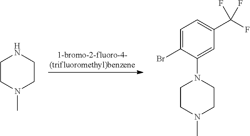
C1CN(C)CCN1.C1CN(C)CCN1C1=CC(C(F)(F)F)=CC=C1Br
